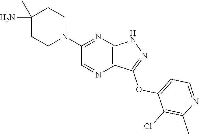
C1(C)(N)CCN(C2=NC3=C(N=C2)C(OC2=CC=NC(C)=C2Cl)=NN3)CC1
